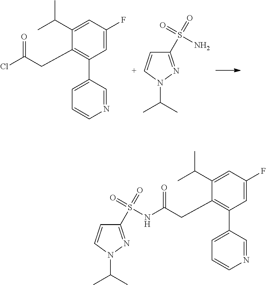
C1=C(F)C=C(C(C)C)C(CC(=O)Cl)=C1C1=CC=CN=C1.C1(S(=O)(=O)N)=NN(C(C)C)[C+]=C1.C1=C(F)C=C(C(C)C)C(CC(=O)NS(=O)(=O)C2=NN(C(C)C)C=C2)=C1C1=CC=CN=C1
